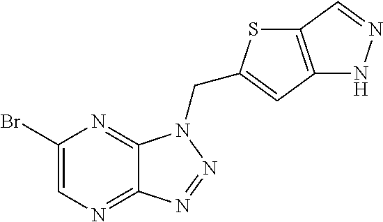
BrC1=CN=C2C(=N1)N(CC1=CC3=C(S1)C=NN3)N=N2
